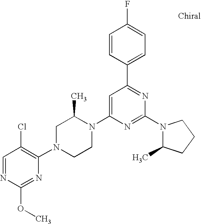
C1=NC(OC)=NC(N2CCN(C3=CC(C4=CC=C(F)C=C4)=NC(N4C(C)CCC4)=N3)C(C)C2)=C1Cl
